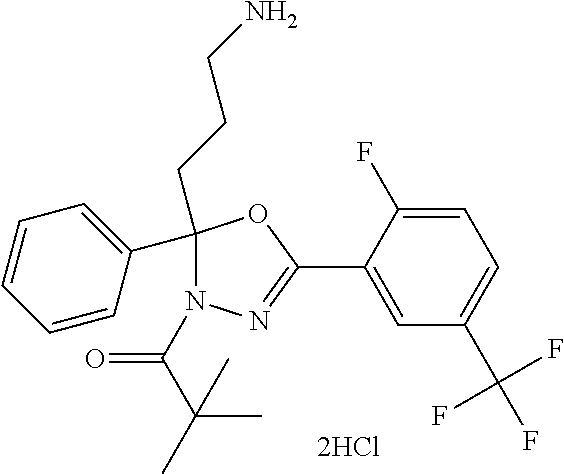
C1(C2(CCCN)N(C(=O)C(C)(C)C)N=C(C3=CC(C(F)(F)F)=CC=C3F)O2)=CC=CC=C1
